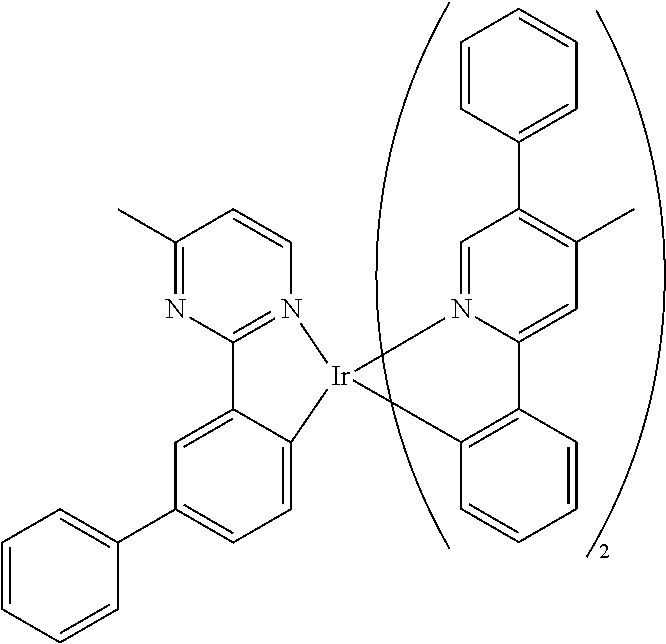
C1=CC=CC(C2=CC=C3C(=C2)C2=N(C=CC(C)=N2)[Ir]32N3=CC(C4=CC=CC=C4)=C(C)C=C3C3=C2C=CC=C3)=C1
